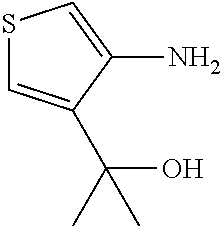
S1C=C(C(C)(O)C)C(N)=C1
